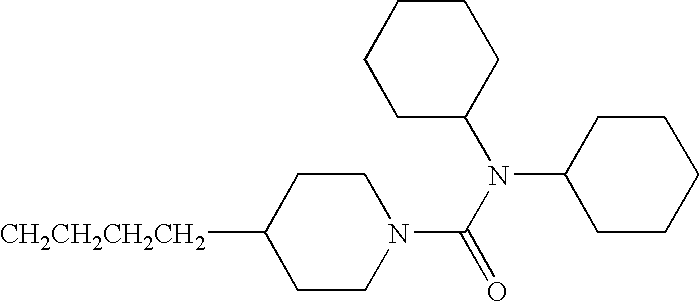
[CH2CH2CH2CH2]C1CCN(C(N(C2CCCCC2)C2CCCCC2)=O)CC1
